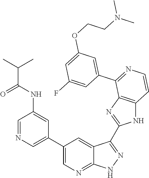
C1=NC=C(C2=CN=C3C(=C2)C(C2=NC4=C(N2)C=CN=C4C2=CC(OCCN(C)C)=CC(F)=C2)=N[N H]3)C=C1NC(C(C)C)=O
